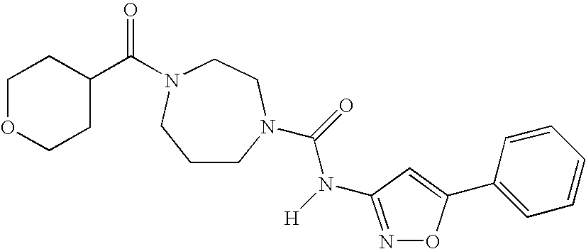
C1CN(C(=O)N(C2=NOC(C3=CC=CC=C3)=C2)[H])CCN(C(C2CCOCC2)=O)C1
